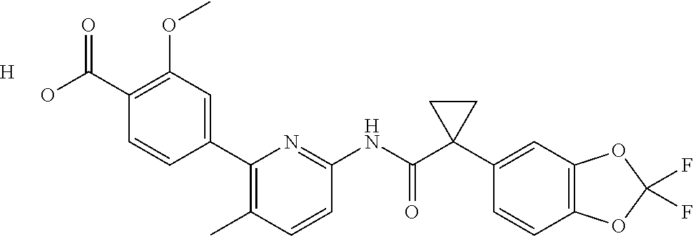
C1(C(O)=O)=C(OC)C=C(C2=C(C)C=CC(NC(C3(C4=CC5=C(C=C4)OC(F)(F)O5)CC3)=O)=N2)C=C1.[H]
